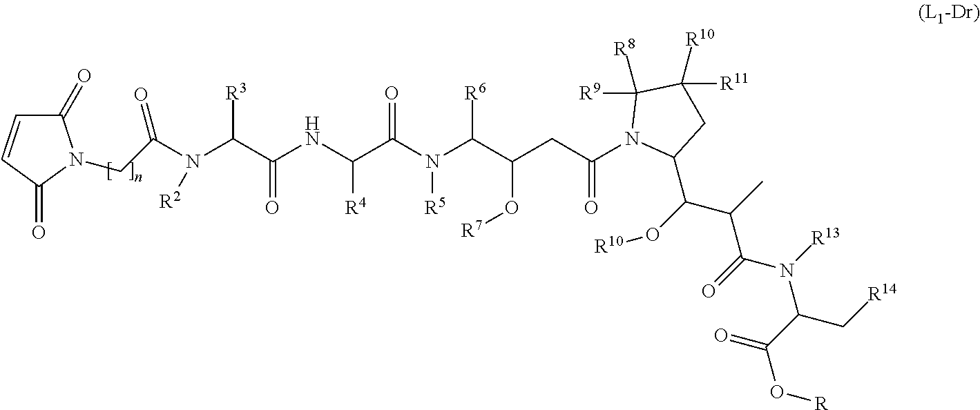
C1(=O)C=CC(=O)N1CC(N(C(C(NC(C(N(C(C(CC(N1C(C(O[R10])C(C)C(=O)N([R13])C(C(=O)O[R])C[R14])CC([R10])([R11])C1([R9])[R8])=O)O[R7])[R6])[R5])=O)[R4])=O)[R3])[R2])=O
